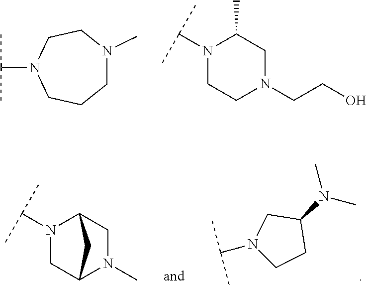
C1N(C)CCN(C(C)C)CC1.N1(C(C)C)CCN(CCO)CC1C.N1(C(C)C)CC2N(C)CC1C2.N(C1CN(C(C)C)CC1)(C)C
